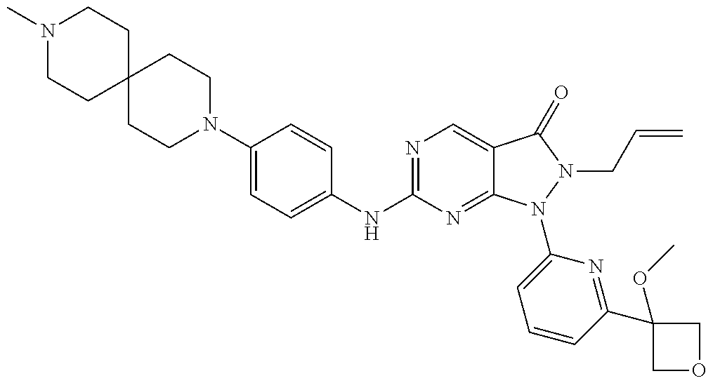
N1(C)CCC2(CC1)CCN(C1=CC=C(NC3=NC=C4C(=N3)N(C3=CC=CC(C5(OC)COC5)=N3)N(CC=C)C4=O)C=C1)CC2
